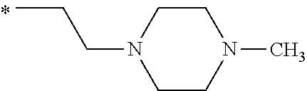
C(C)CN1CCN(C)CC1
